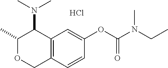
Cl.C12=C(C=C(OC(N(CC)C)=O)C=C1)C(N(C)C)C(C)OC2
